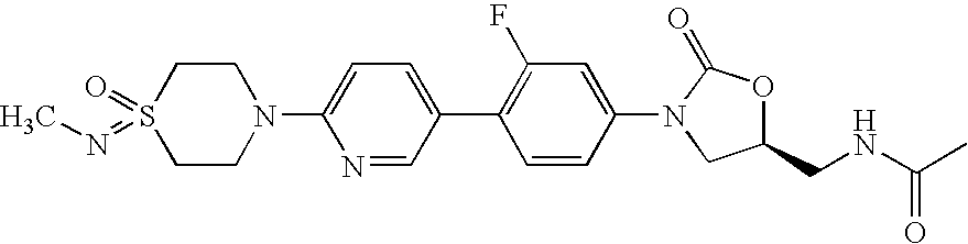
S1(=O)(=NC)CCN(C2=CC=C(C3=C(F)C=C(N4CC(CNC(C)=O)OC4=O)C=C3)C=N2)CC1
